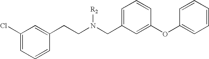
C1(CCN(CC2=CC=CC(OC3=CC=CC=C3)=C2)[R2])=CC(Cl)=CC=C1
